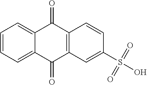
C1=CC=C2C(=C1)C(=O)C1=C(C2=O)C=C(S(O)(=O)=O)C=C1
